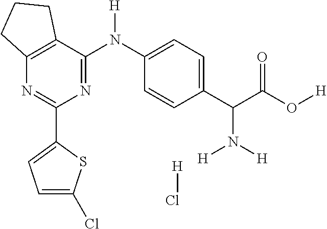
C1(C2=CC=C(Cl)S2)=NC2=C(C(N(C3=CC=C(C(C(O[H])=O)N([H])[H])C=C3)[H])=N1)CCC2.[H]Cl
